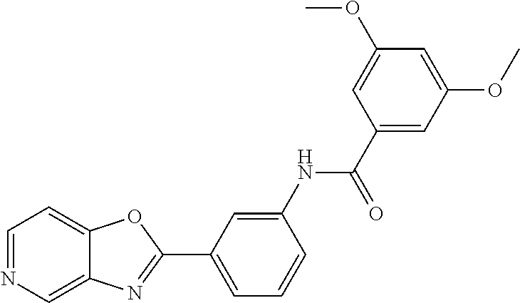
C1=NC=C2C(=C1)OC(C1=CC=CC(NC(=O)C3=CC(OC)=CC(OC)=C3)=C1)=N2
